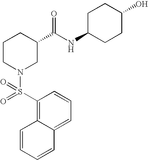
C1=CC(S(=O)(N2CC(C(NC3CCC(O)CC3)=O)CCC2)=O)=C2C(=C1)C=CC=C2
